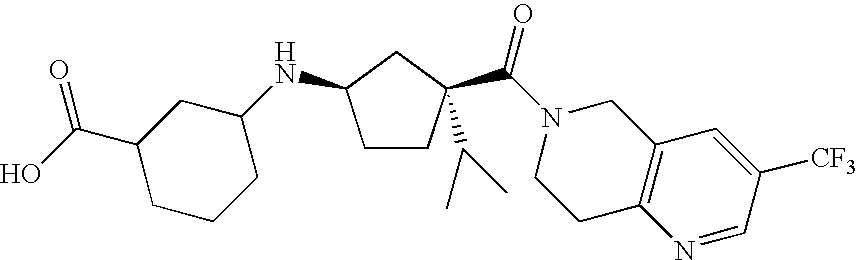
C1CC(C(N2CCC3=C(C2)C=C([CF3])C=N3)=O)(C(C)C)CC1NC1CC(C(O)=O)CCC1
